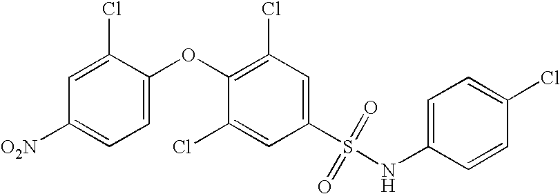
[O2N]C1=CC=C(OC2=C(Cl)C=C(S(=O)(=O)NC3=CC=C(Cl)C=C3)C=C2Cl)C(Cl)=C1
